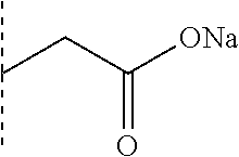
C(CC([ONa])=O)(C)C
